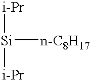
[Si]([n-C8H17])([i-Pr])[i-Pr]
